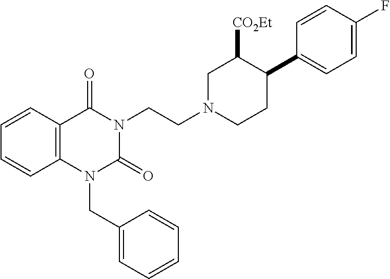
C12=C(C(=O)N(CCN3CCC(C4=CC=C(F)C=C4)C([CO2Et])C3)C(=O)N1CC1=CC=CC=C1)C=CC=C2
